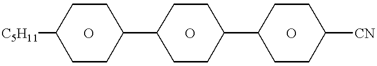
C1CC(C2CCC(C3CCC([CN])CC3)CC2)CCC1[C5H11].O.O.O
